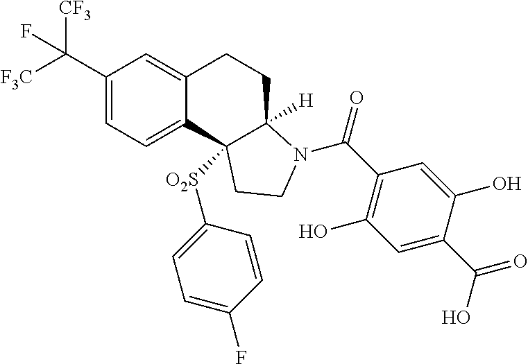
C(C1=CC=C2C(=C1)CCC1([H])C2([O2S]C2=CC=C(F)C=C2)CCN1C(=O)C1=C(O)C=C(C(O)=O)C(O)=C1)([F3C])([CF3])F
